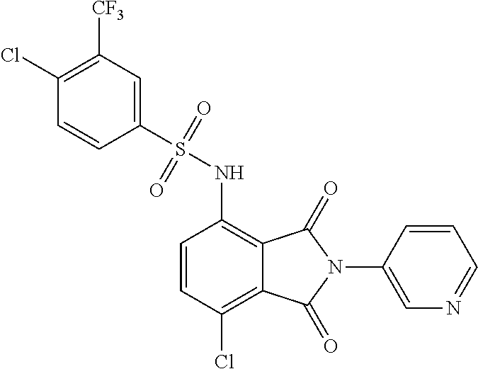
C1=CC(Cl)=C2C(=C1NS(C1=CC([CF3])=C(Cl)C=C1)(=O)=O)C(=O)N(C1=CN=CC=C1)C2=O
